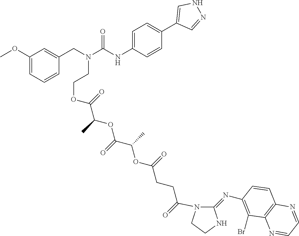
C1(OC)=CC=CC(CN(C(NC2=CC=C(C3=CNN=C3)C=C2)=O)CCOC(C(C)OC(C(C)OC(CCC(N2C(=NC3=C(Br)C4=C(C=C3)N=CC=N4)NCC2)=O)=O)=O)=O)=C1
